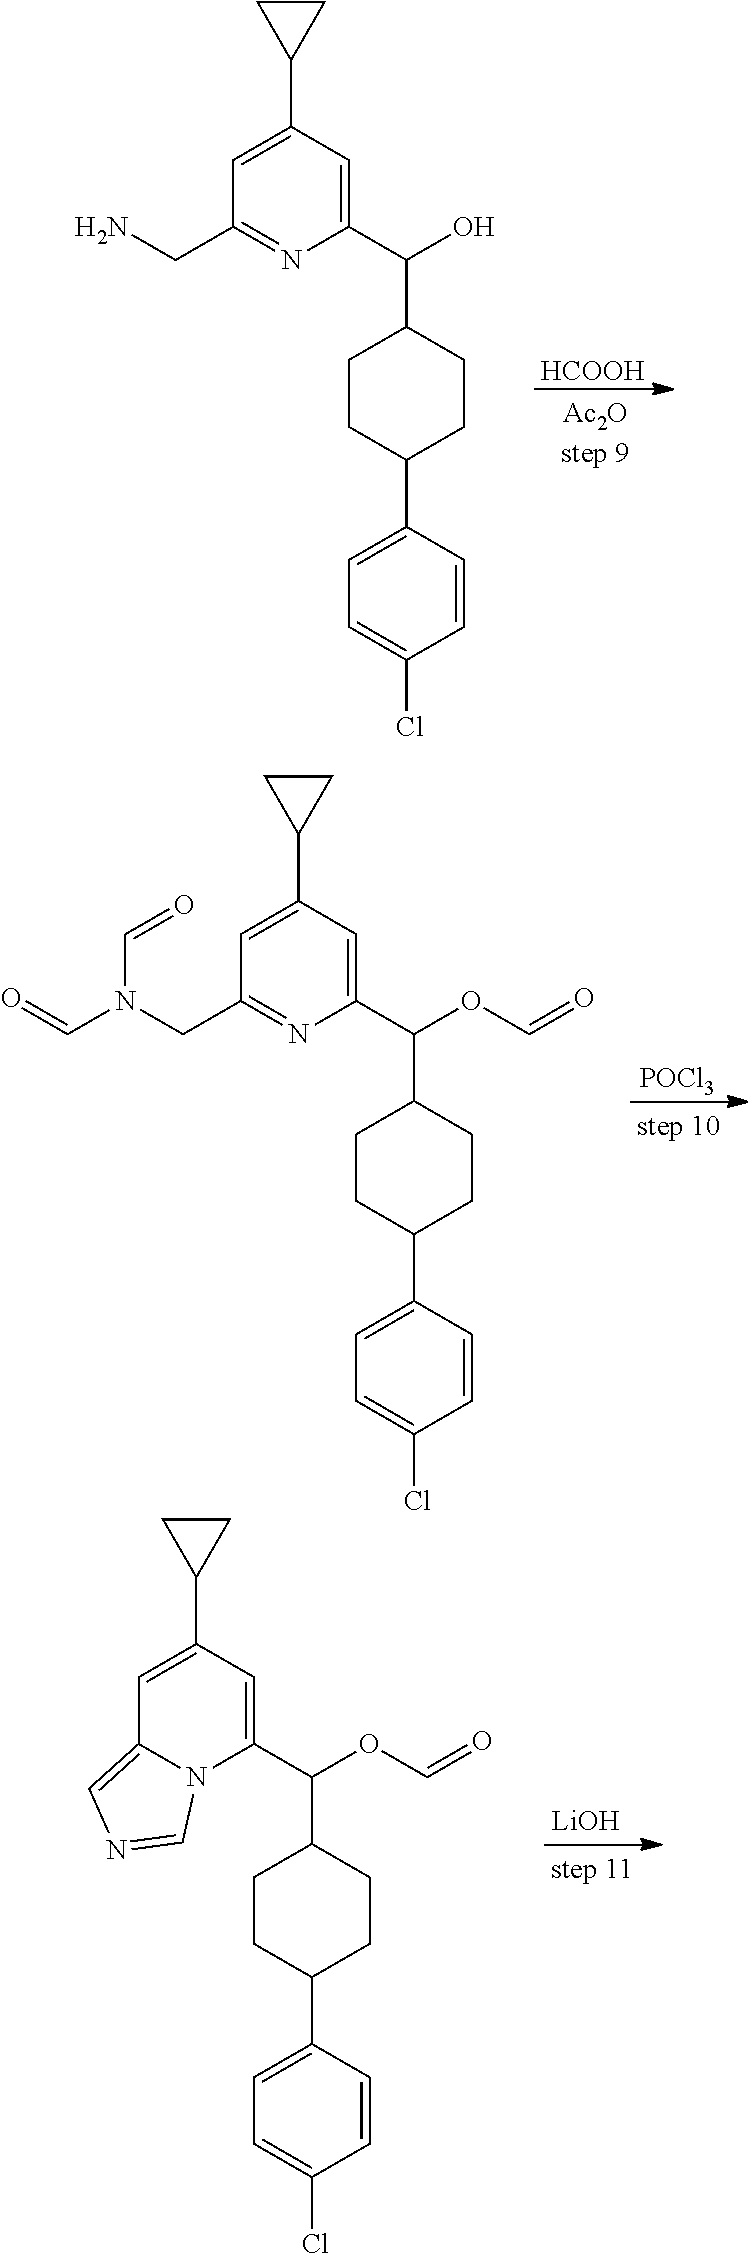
[HCOOH].C1=C(C2CC2)C=C(C(O)C2CCC(C3=CC=C(Cl)C=C3)CC2)N=C1CN.[POCl3].C1=C(C2CC2)C=C(C(OC=O)C2CCC(C3=CC=C(Cl)C=C3)CC2)N=C1CN(C=O)C=O.[LiOH].C1=C(C2CC2)C=C(C(OC=O)C2CCC(C3=CC=C(Cl)C=C3)CC2)N2C1=CN=C2
